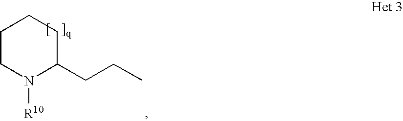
C1CN([R10])C(CCC)CC1
